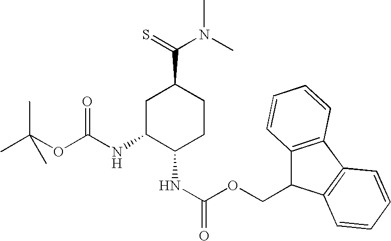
C1C(NC(OC(C)(C)C)=O)C(NC(=O)OCC2C3=C(C4=C2C=CC=C4)C=CC=C3)CCC1C(=S)N(C)C
